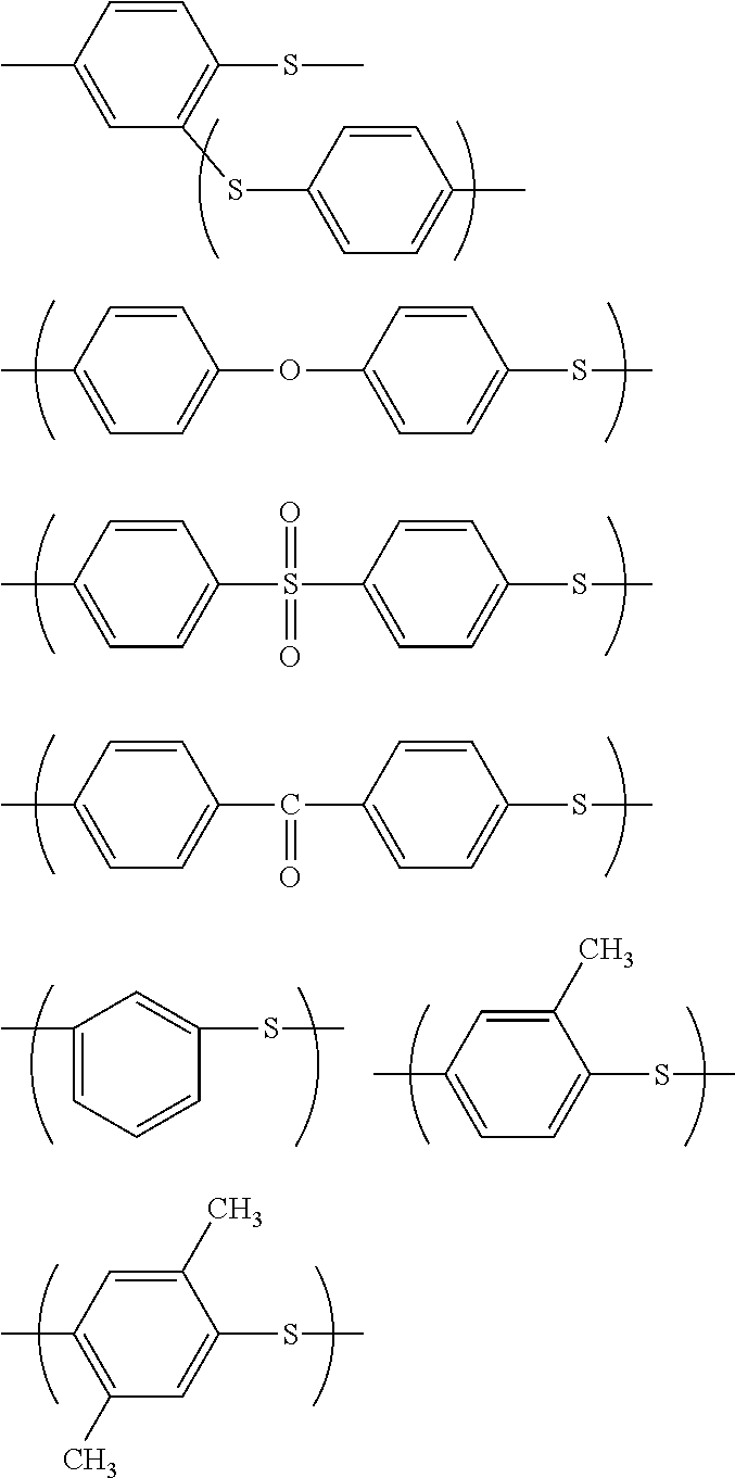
C1=CC(C)=CC(SC2=CC=C(C)C=C2)=C1SC.C1=CC(C)=CC=C1OC1=CC=C(SC)C=C1.C1=CC(C)=CC=C1S(C1=CC=C(SC)C=C1)(=O)=O.C1=CC(C)=CC=C1C(C1=CC=C(SC)C=C1)=O.C1(C)=CC=CC(SC)=C1.C1(C)=CC(C)=CC=C1SC.C1(C)=CC(C)=C(C)C=C1SC
